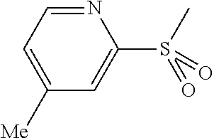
N1=CC=C([Me])C=C1S(C)(=O)=O
